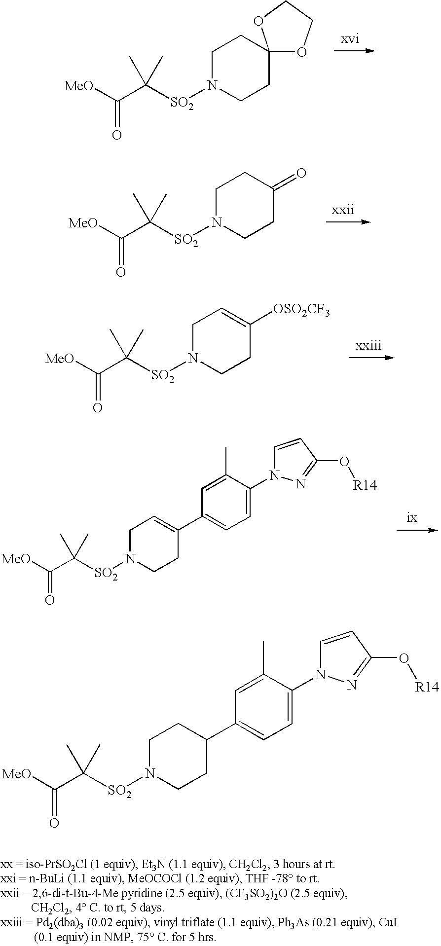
C12(OCCO1)CCN([SO2]C(C([MeO])=O)(C)C)CC2.C1(=O)CCN([SO2]C(C([MeO])=O)(C)C)CC1.C1([OSO2CF3])=CCN([SO2]C(C([MeO])=O)(C)C)CC1.C1(C2=CC=C(N3C=CC(O[R14])=N3)C(C)=C2)=CCN([SO2]C(C([MeO])=O)(C)C)CC1.C1(C2=CC=C(N3C=CC(O[R14])=N3)C(C)=C2)CCN([SO2]C(C([MeO])=O)(C)C)CC1
